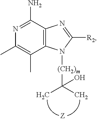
CC1=C(C)C2=C(C(N)=N1)N=C([R2])N2[(CH2)m]C(C)(C)O
